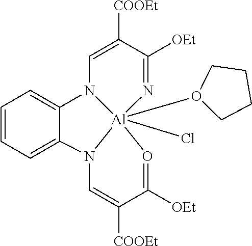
C1=CC=C2C(=C1)N1C=C([COOEt])C([OEt])=N[Al]13(Cl)(O1CCCC1)O=C([OEt])C([COOEt])=CN23
